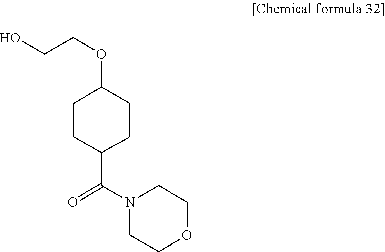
OCCOC1CCC(C(N2CCOCC2)=O)CC1
